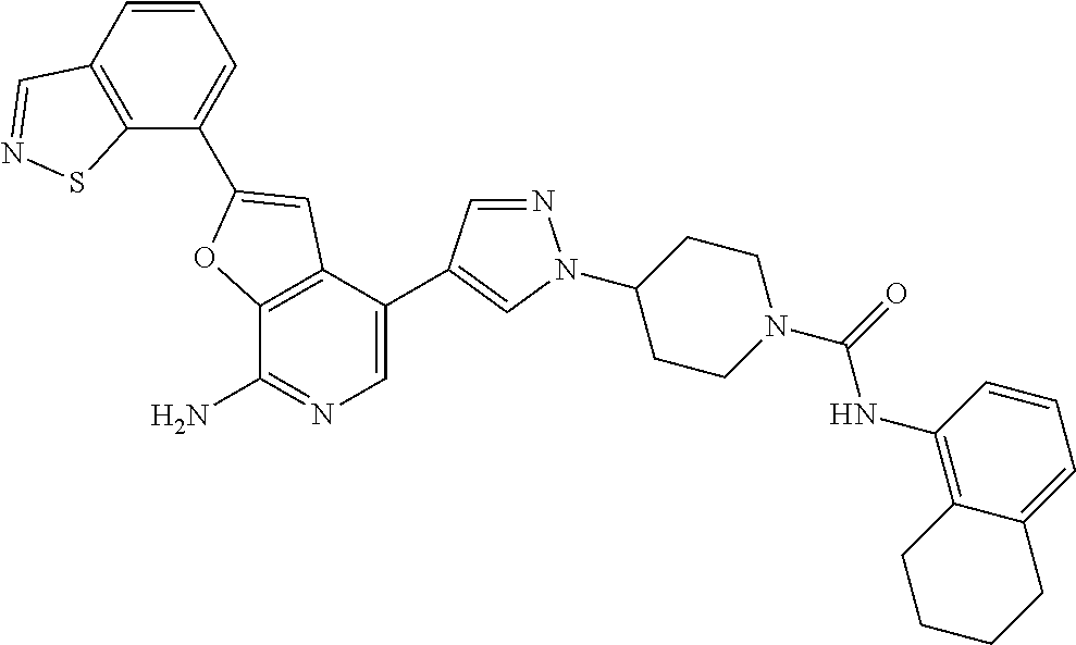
C12=C(C(C3=CN(C4CCN(C(=O)NC5=C6C(=CC=C5)CCCC6)CC4)N=C3)=CN=C1N)C=C(C1=CC=CC3=C1SN=C3)O2
